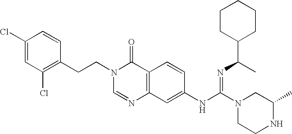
C1(Cl)=CC(Cl)=C(CCN2C=NC3=C(C2=O)C=CC(NC(N2CCNC(C)C2)=NC(C2CCCCC2)C)=C3)C=C1
